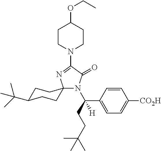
N1(C2=NC3(N(C(CCC(C)(C)C)(C4=CC=C([CO2H])C=C4)[H])C2=O)CCC(C(C)(C)C)CC3)CCC(OCC)CC1
